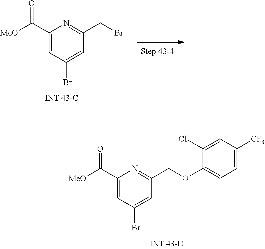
C1(C([MeO])=O)=CC(Br)=CC(COC2=CC=C([CF3])C=C2Cl)=N1.C1(C([MeO])=O)=CC(Br)=CC(CBr)=N1
